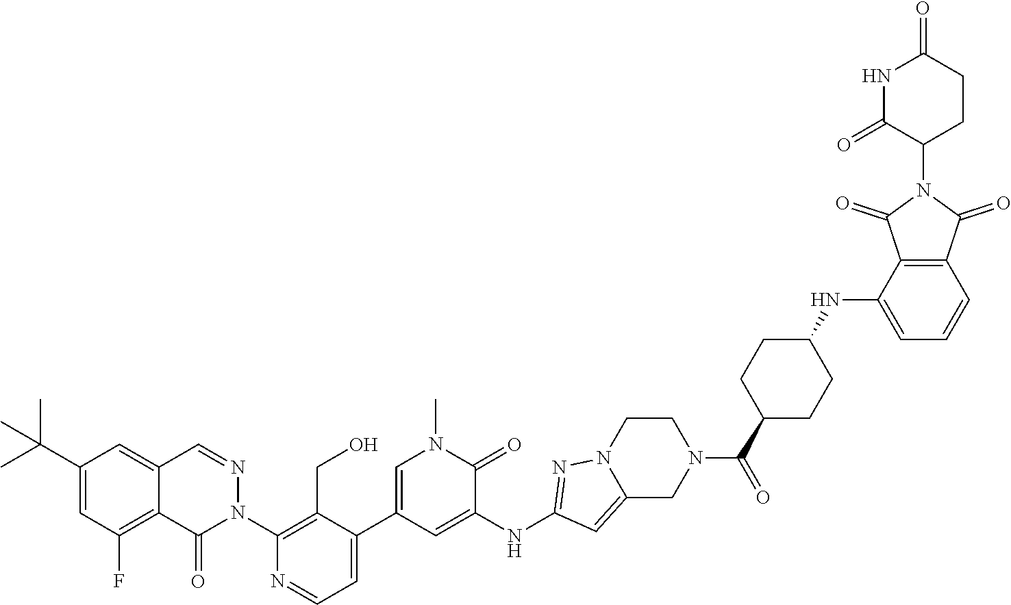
C1(C(C)(C)C)=CC(F)=C2C(=C1)C=NN(C1=C(CO)C(C3=CN(C)C(=O)C(NC4=NN5C(=C4)CN(C(C4CCC(NC6=CC=CC7=C6C(=O)N(C6CCC(=O)NC6=O)C7=O)CC4)=O)CC5)=C3)=CC=N1)C2=O
